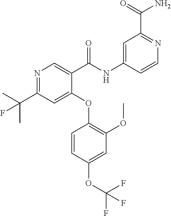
C1(OC2=C(OC)C=C(OC(F)(F)F)C=C2)=CC(C(C)(C)F)=NC=C1C(NC1=CC(C(=O)N)=NC=C1)=O
